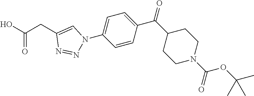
C1=CC(C(=O)C2CCN(C(=O)OC(C)(C)C)CC2)=CC=C1N1N=NC(CC(O)=O)=C1
